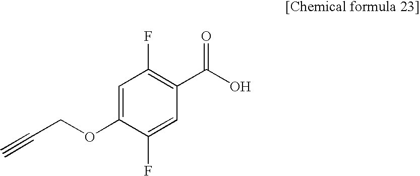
C1=C(OCC#C)C(F)=CC(C(O)=O)=C1F
